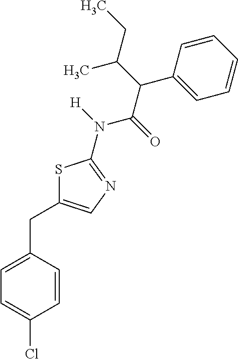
S1C(CC2=CC=C(Cl)C=C2)=CN=C1N([H])C(=O)C(C(CC)C)C1=CC=CC=C1
